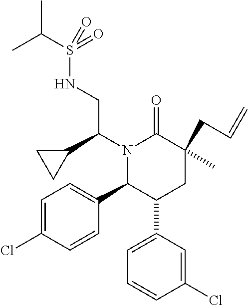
C1=C(Cl)C=CC(C2C(C3=CC=CC(Cl)=C3)CC(C)(CC=C)C(=O)N2C(C2CC2)CNS(C(C)C)(=O)=O)=C1
